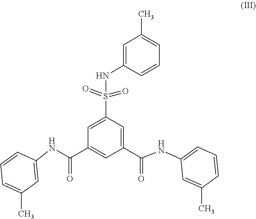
C1=CC(NC(C2=CC(C(=O)NC3=CC=CC(C)=C3)=CC(S(=O)(=O)NC3=CC(C)=CC=C3)=C2)=O)=CC(C)=C1
